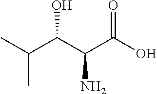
O=C(O)C(C(C(C)C)O)N
